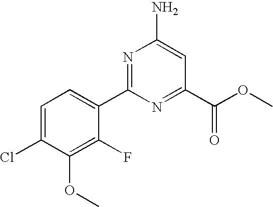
N1=C(C2=CC=C(Cl)C(OC)=C2F)N=C(C(OC)=O)C=C1N
